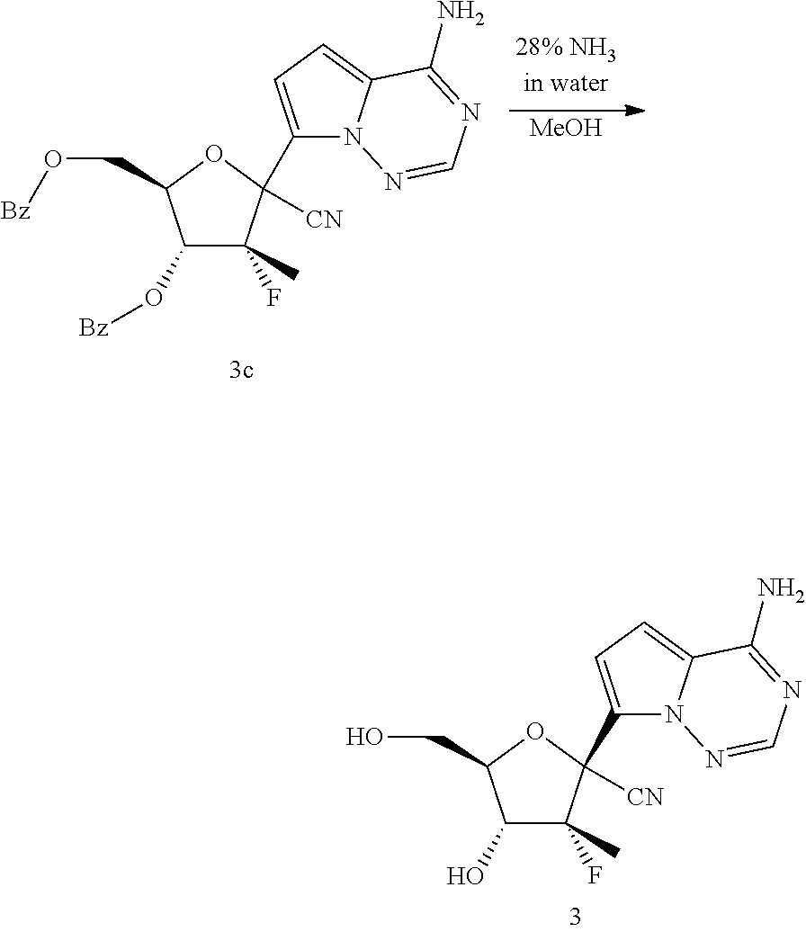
C1(O[Bz])C(F)(C)C(C2=CC=C3N2N=CN=C3N)([CN])OC1CO[Bz].[MeOH].C1(O)C(F)(C)C(C2=CC=C3N2N=CN=C3N)([CN])OC1CO
